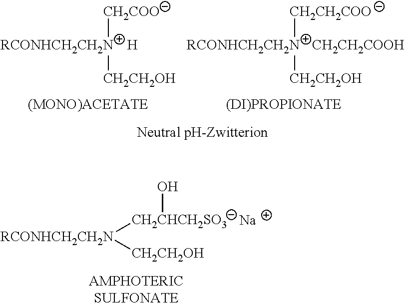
[RCONHCH2CH2N]([CH2COO])[CH2CH2OH].[H].[RCONHCH2CH2N]([CH2CH2COO])[CH2CH2OH].[CH2CH2COOH].[CH2CHCH2SO3]([RCONHCH2CH2N][CH2CH2OH])O.[Na]
